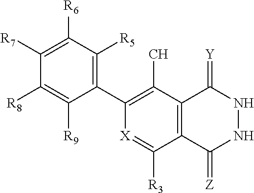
C1(C2=C(C)C3=C(C([R3])=[X]2)C(=[Z])NNC3=[Y])=C([R5])C([R6])=C([R7])C([R8])=C1[R9]
